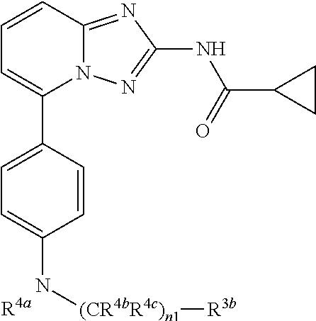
C1=CC2=NC(NC(C3CC3)=O)=NN2C(C2=CC=C(N[(CR4bR4c)n1][R3b])C=C2)=C1
